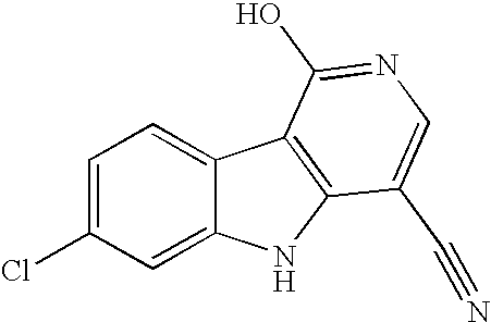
C1=C(Cl)C=C2C(=C1)C1=C(N2)C(C#N)=CN=C1O
